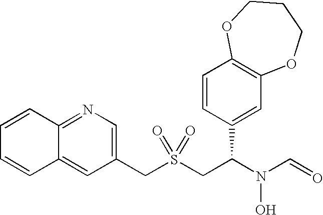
C(S(CC(N(C=O)O)C1=CC2=C(C=C1)OCCCO2)(=O)=O)C1=CN=C2C(=C1)C=CC=C2
